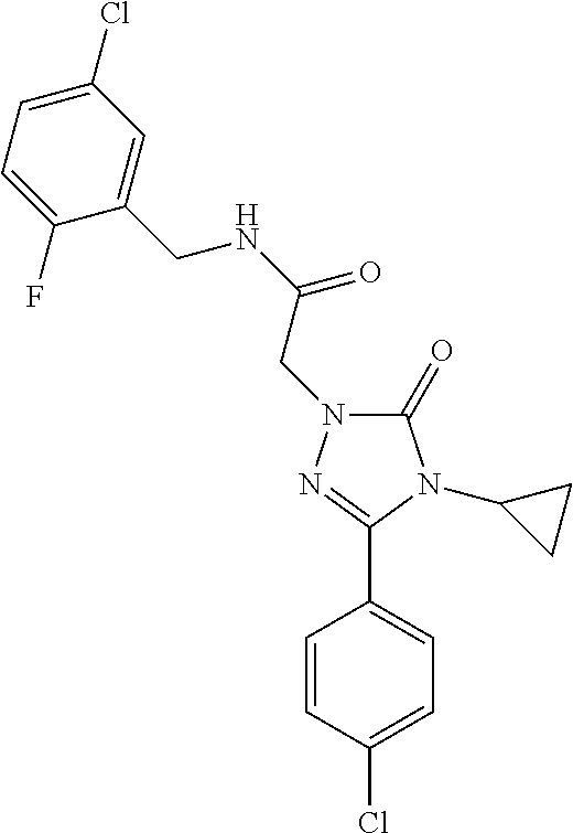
C1(=O)N(CC(NCC2=CC(Cl)=CC=C2F)=O)N=C(C2=CC=C(Cl)C=C2)N1C1CC1
